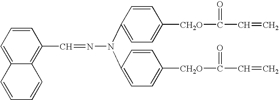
C1=C2C(=C(C=NN(C3=CC=C([CH2O]C(=O)C=C)C=C3)C3=CC=C([CH2O]C(=O)C=C)C=C3)C=C1)C=CC=C2
